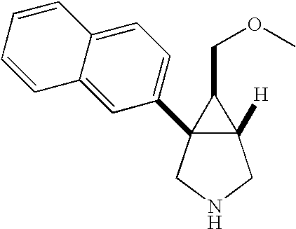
C12([H])C(C3=CC=C4C(=C3)C=CC=C4)(CNC1)C2COC
